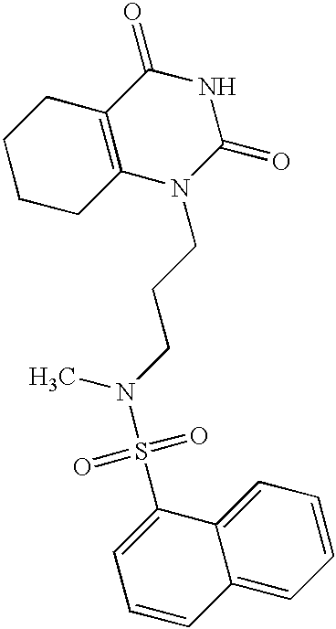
C1CCC2=C(C1)C(=O)NC(=O)N2CCCN(C)S(=O)(=O)C1=CC=CC2=CC=CC=C12
